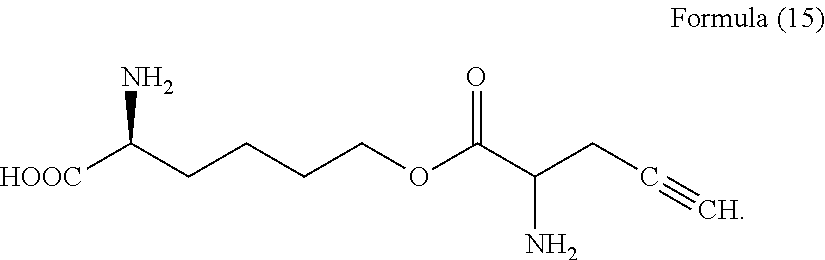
[HOOC]C(CCCCOC(C(CC#C)N)=O)N
